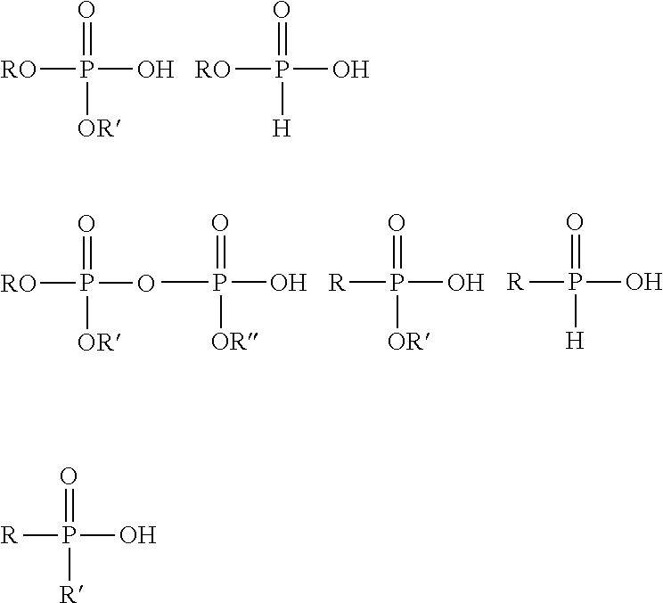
[RO]P(O)(=O)[OR].[RO]P(O)(=O)[H].[RO]P(O)(=O)[OR].CP(O)(=O)[OR].[R]P(O)(=O)[OR].[R]P(O)(=O)[H].[R]P(O)(=O)[R]
